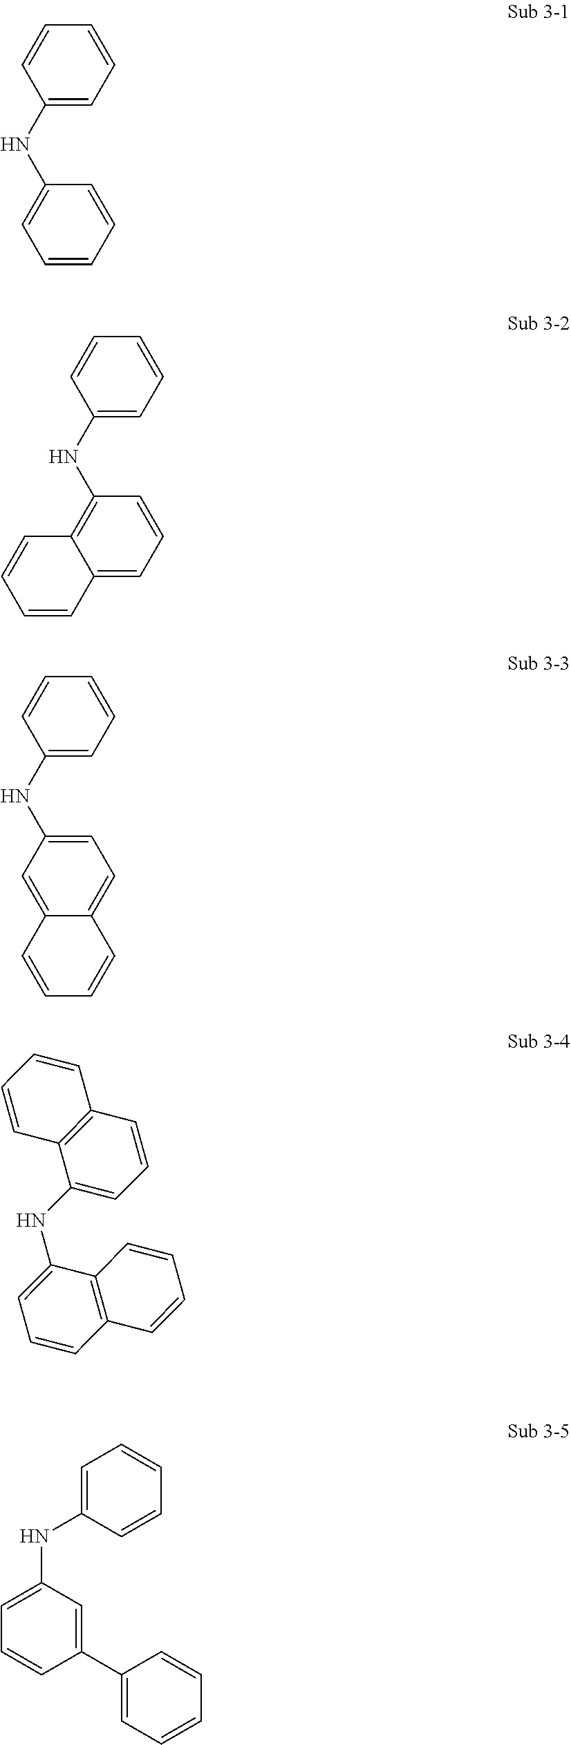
C1(NC2=CC=CC=C2)=CC=CC=C1.C1(NC2=C3C(=CC=C2)C=CC=C3)=CC=CC=C1.C1(NC2=CC=C3C(=C2)C=CC=C3)=CC=CC=C1.C1(NC2=CC=CC3=C2C=CC=C3)=CC=CC2=C1C=CC=C2.C1(C2=CC=CC=C2)=CC(NC2=CC=CC=C2)=CC=C1
